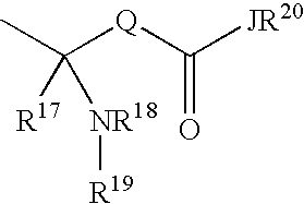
CC([Q]C([JR20])=O)([R17])[NR18][R19]
